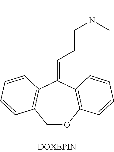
C1OC2=C(C(=CCCN(C)C)C3=C1C=CC=C3)C=CC=C2
